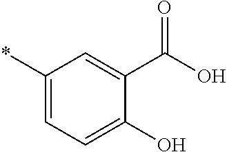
C1(*)=CC=C(O)C(C(O)=O)=C1
